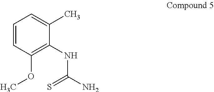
C1=CC(OC)=C(NC(=S)N)C(C)=C1
